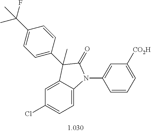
C1=C2C(=CC=C1Cl)N(C1=CC([CO2H])=CC=C1)C(=O)C2(C)C1=CC=C(C(F)(C)C)C=C1
